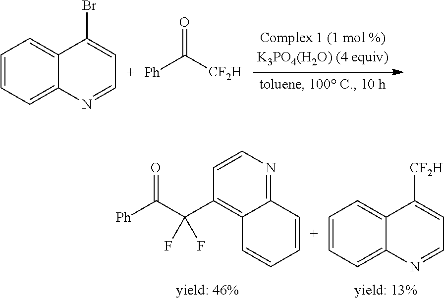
C1=CC=C2C(=C1)C(Br)=CC=N2.O=C([Ph])[CF2H].C12=NC=CC(C(C(=O)[Ph])(F)F)=C1C=CC=C2.C1=CC=C2C(=C1)C([CF2H])=CC=N2
